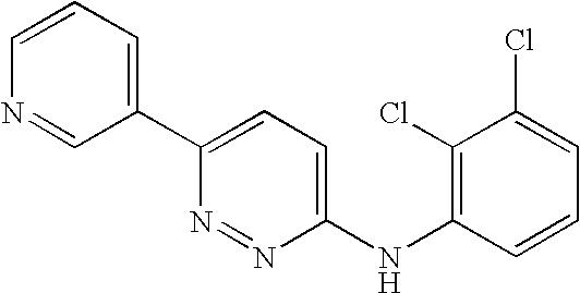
C1(C2=CC=C(NC3=C(Cl)C(Cl)=CC=C3)N=N2)=CC=CN=C1
